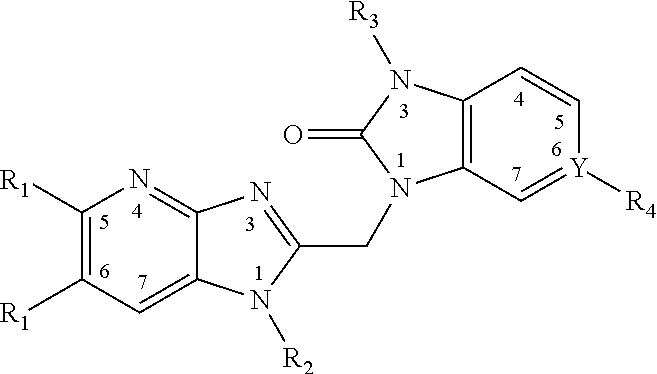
C12=CC([R1])=C([R1])N=C1N=C(CN1C3=C(N([R3])C1=O)C=C[Y]([R4])=C3)N2[R2]
